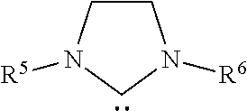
C1CN([R5])CN1[R6]
